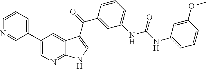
C1(C2=CC=CN=C2)=CN=C2C(=C1)C(C(C1=CC(NC(=O)NC3=CC=CC(OC)=C3)=CC=C1)=O)=CN2
